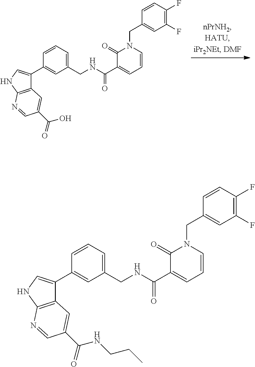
C1(CNC(C2=CC=CN(CC3=CC(F)=C(F)C=C3)C2=O)=O)=CC=CC(C2=CNC3=C2C=C(C(=O)NCCC)C=N3)=C1.C1(CNC(C2=CC=CN(CC3=CC(F)=C(F)C=C3)C2=O)=O)=CC=CC(C2=CNC3=C2C=C(C(=O)O)C=N3)=C1
